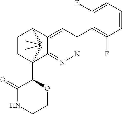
C1(F)=CC=CC(F)=C1C1=NN=C2C(=C1)C1CCC2(C2C(=O)NCCO2)C1(C)C
